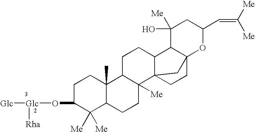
C1C(O[Glc]([Glc])[Rha])C([Me])([Me])C2C(C)(C1)C1C([Me])(CC2)C23C(CC1)C1C(CC2)(C3)OC(C=C([Me])[Me])CC1(O)[Me]
